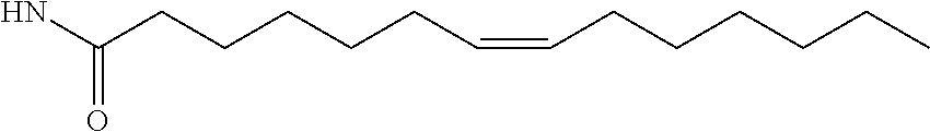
NC(CCCCCC=CCCCCCC)=O
